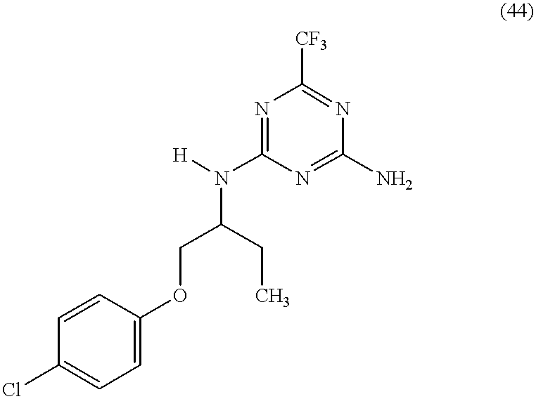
C1=CC(Cl)=CC=C1OCC(N([H])C1=NC([CF3])=NC(N)=N1)CC
